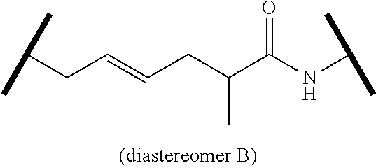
C(C)(C)CC=CCC(C(NC(C)C)=O)C
